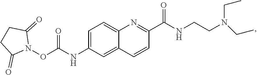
C1=C(NC(ON2C(=O)CCC2=O)=O)C=C2C(=C1)N=C(C(NCCN(CC)CC)=O)C=C2
